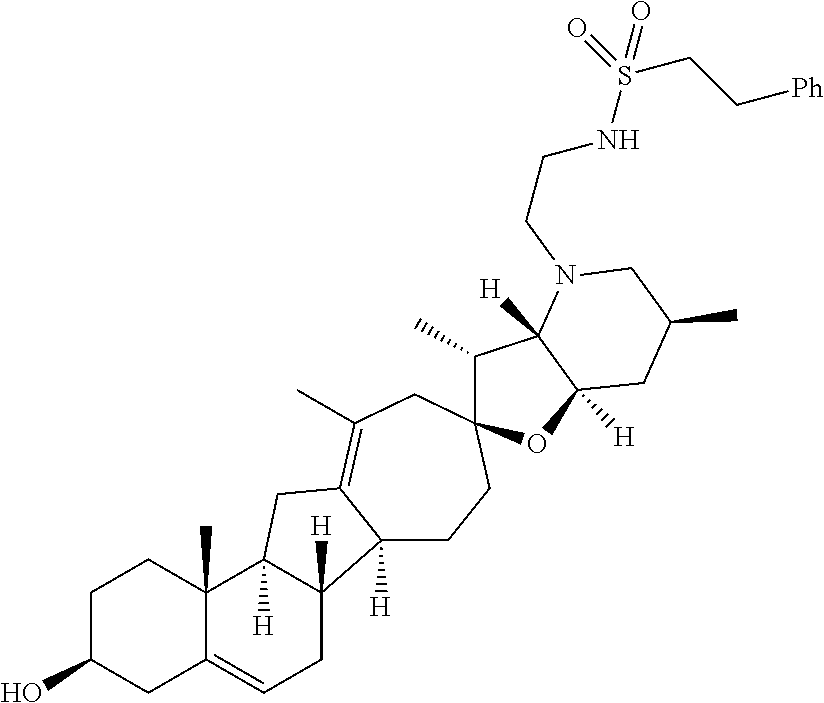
C1C(O)CC2=CCC3([H])C([H])(C2(C)C1)CC1=C(C)CC2(CCC31[H])C(C)C1([H])C([H])(O2)CC(C)CN1CCNS(CC[Ph])(=O)=O
